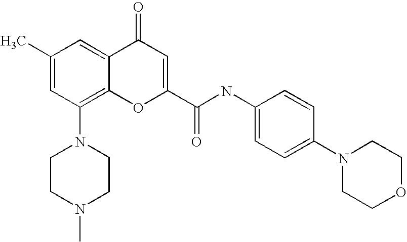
C1CN(C)CCN1C1=C2C(=CC(C)=C1)C(=O)C=C(C(=O)NC1=CC=C(N3CCOCC3)C=C1)O2
